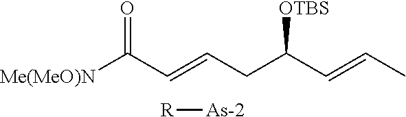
[Me(MeO)N]C(C=CCC(C=CC)[OTBS])=O.[R][As-2]
